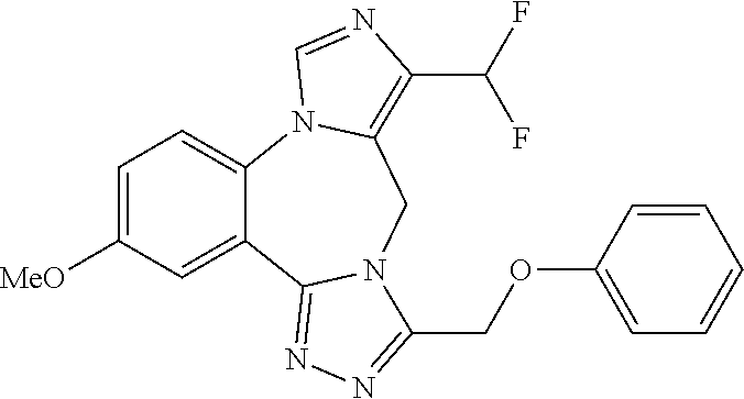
C1=C([MeO])C=C2C(=C1)N1C(=C(C(F)F)N=C1)CN1C2=NN=C1COC1=CC=CC=C1
